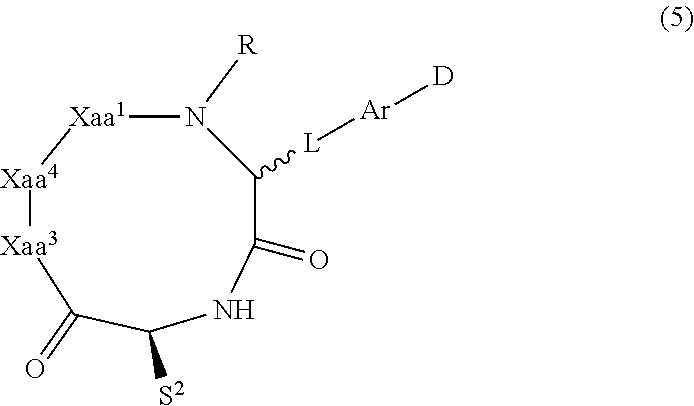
N1([R])C([L][Ar][D])C(=O)NC([S2])C(=O)[Xaa3][Xaa4][Xaa1]1
